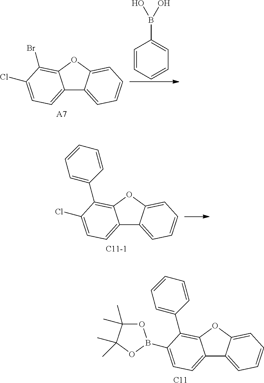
C12=CC=C(Cl)C(Br)=C1OC1=CC=CC=C21.[A7].C1=CC=CC=C1B(O)O.C12=CC=C(Cl)C(C3=CC=CC=C3)=C1OC1=CC=CC=C21.[C11-1].[C11].C12=CC=C(B3OC(C)(C)C(C)(C)O3)C(C3=CC=CC=C3)=C1OC1=CC=CC=C21
